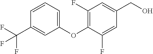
C1(F)=C(OC2=CC=CC(C(F)(F)F)=C2)C(F)=CC(CO)=C1
